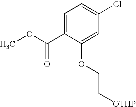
C1=C(C(OC)=O)C(OCC[OTHP])=CC(Cl)=C1
